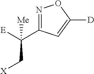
N1=C(C([E])([Me])C[X])C=C([D])O1
